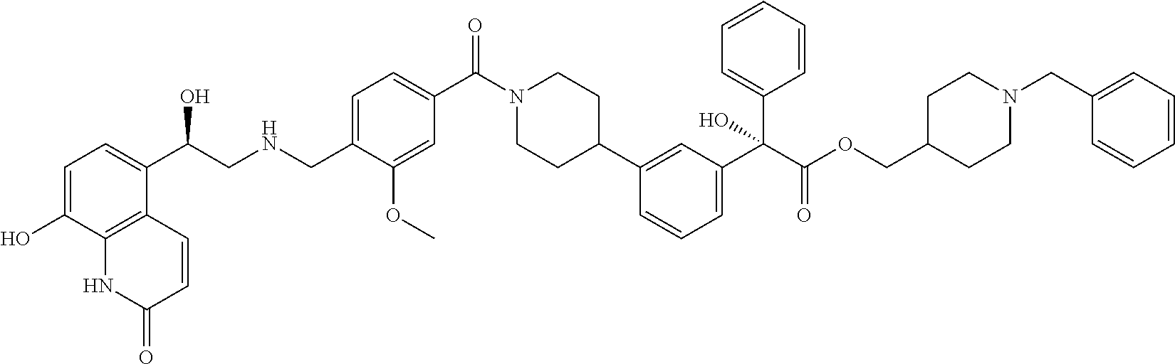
C1=C(O)C2=C(C(C(CNCC3=CC=C(C(N4CCC(C5=CC(C(C(=O)OCC6CCN(CC7=CC=CC=C7)CC6)(C6=CC=CC=C6)O)=CC=C5)CC4)=O)C=C3OC)O)=C1)C=CC(=O)N2
